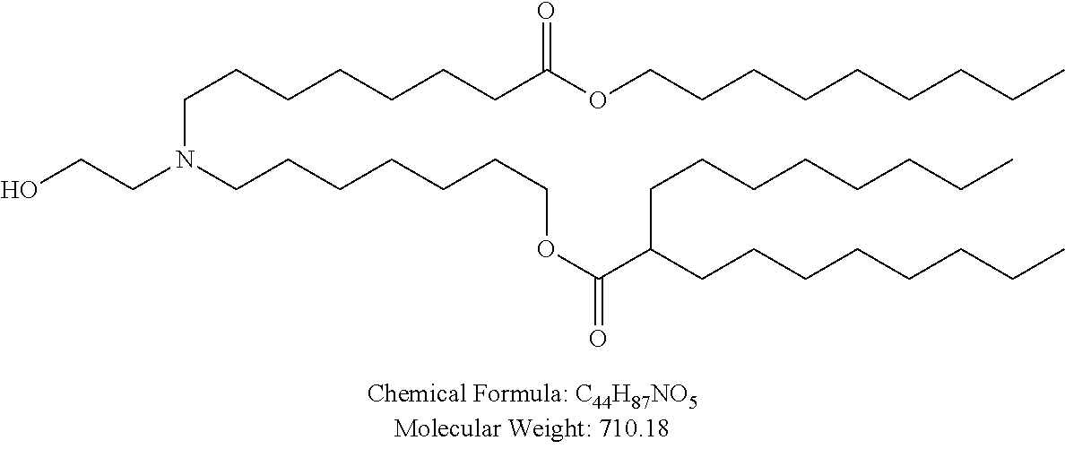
OCCN(CCCCCCCOC(C(CCCCCCCC)CCCCCCCC)=O)CCCCCCCC(OCCCCCCCCC)=O
